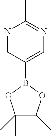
C1(B2OC(C)(C)C(C)(C)O2)=CN=C(C)N=C1
